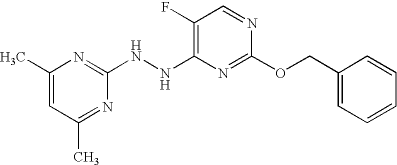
C1(F)=C(NNC2=NC(C)=CC(C)=N2)N=C(OCC2=CC=CC=C2)N=C1
